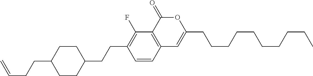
C12=C(C(=O)OC(CCCCCCCCCC)=C1)C(F)=C(CCC1CCC(CCC=C)CC1)C=C2
